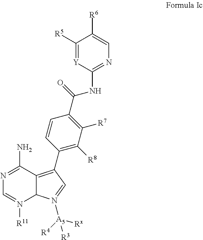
N1=C(N)C2=C(C3=C([R8])C([R7])=C(C(=O)NC4=NC=C([R6])C([R5])=[Y]4)C=C3)C=N([A5]([R4])([Rx])[R3])C2N([R11])=C1
